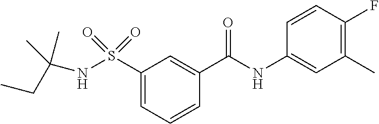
C1=CC=C(S(=O)(=O)NC(CC)(C)C)C=C1C(NC1=CC(C)=C(F)C=C1)=O
